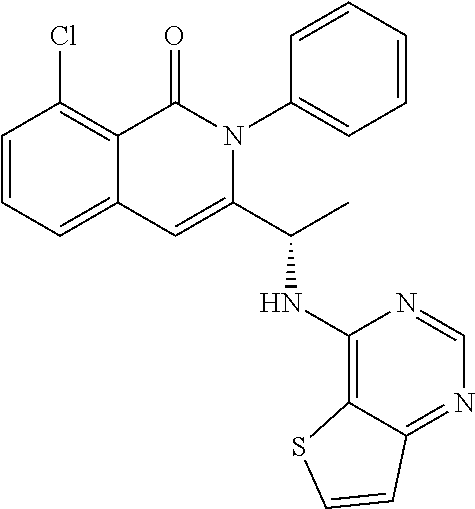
C1=CC=C2C(=C1Cl)C(=O)N(C1=CC=CC=C1)C(C(NC1=C3C(=NC=N1)C=CS3)C)=C2
